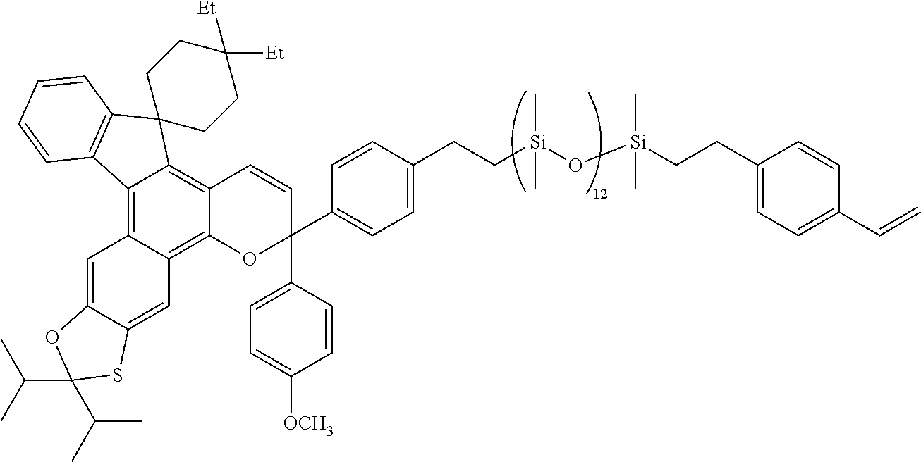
C12=C3C(=C4C(=C1C=CC(C1=CC=C([OCH3])C=C1)(C1=CC=C(CC[Si](O[Si](CCC5=CC=C(C=C)C=C5)(C)C)(C)C)C=C1)O2)C1(C2=C4C=CC=C2)CCC([Et])([Et])CC1)C=C1C(=C3)SC(C(C)C)(C(C)C)O1
